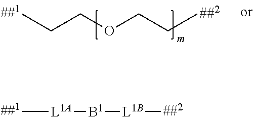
CCCOCCC.C[L1A][B1][L1B]C
